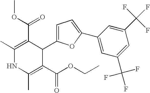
C1=C(C2C(C(OC)=O)=C(C)NC(C)=C2C(OCC)=O)OC(C2=CC(C(F)(F)F)=CC(C(F)(F)F)=C2)=C1
